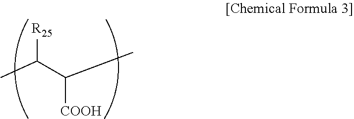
CC(C([COOH])C)[R25]
